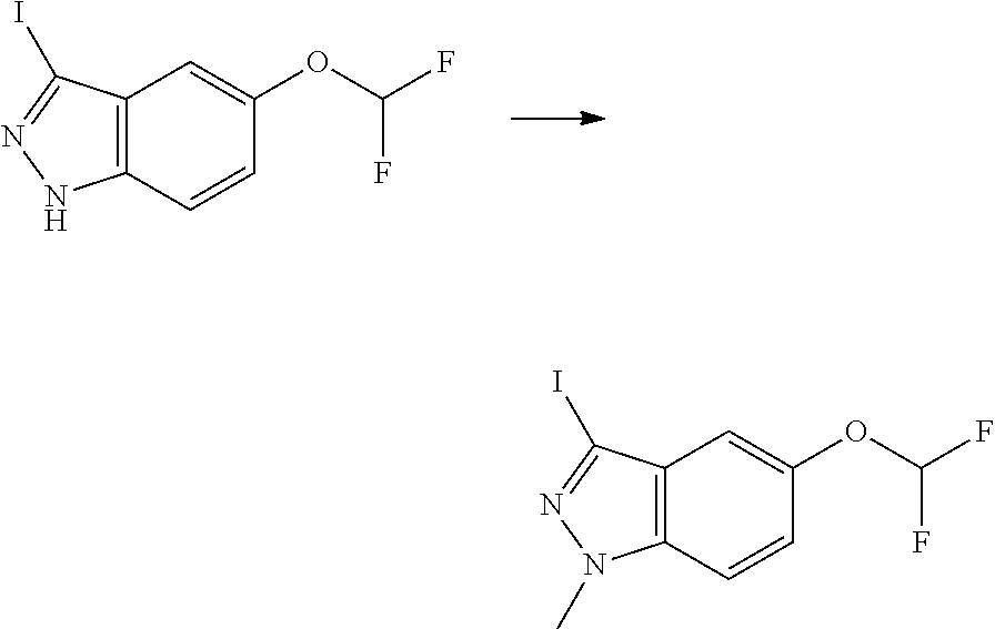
C12=C(C=CC(OC(F)F)=C1)NN=C2I.C12=C(C=CC(OC(F)F)=C1)N(C)N=C2I
